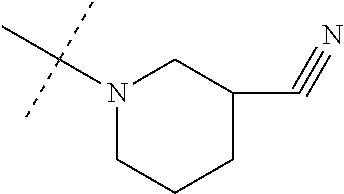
N1(C(C)(C)C)CCCC(C#N)C1
